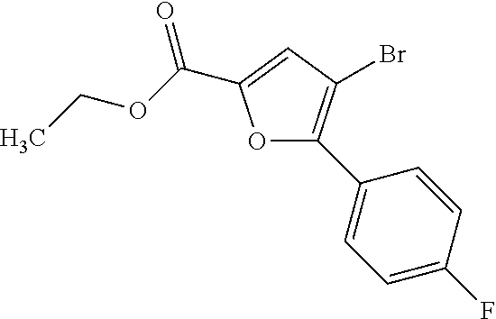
O1C(C2=CC=C(F)C=C2)=C(Br)C=C1C(OCC)=O
